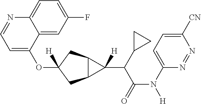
O(C1([H])CC2C(C1)C2(C(C(N([H])C1=CC=C([CN])N=N1)=O)C1CC1)[H])C1=CC=NC2=CC=C(F)C=C12
